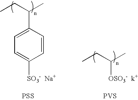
C1=CC(C(CC)C)=CC=C1[SO3-  Na+].[PSS].[OSO3-  k+]C(CC)C.[PVS]
